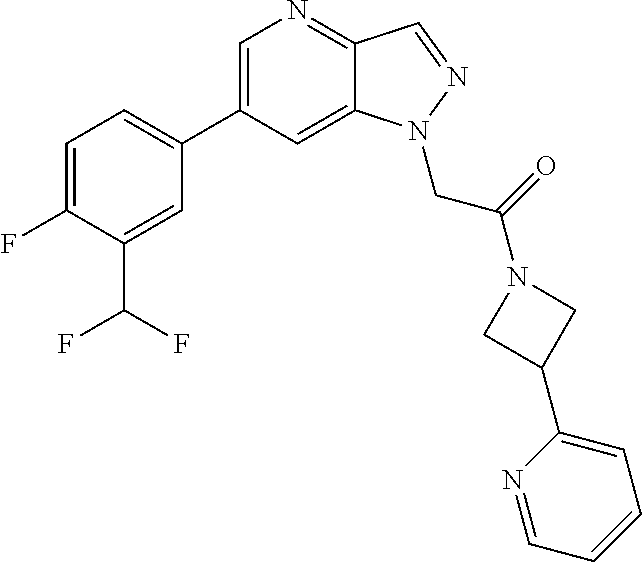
C1=C(C2=CC=C(F)C(C(F)F)=C2)C=C2C(=N1)C=NN2CC(N1CC(C2=CC=CC=N2)C1)=O
